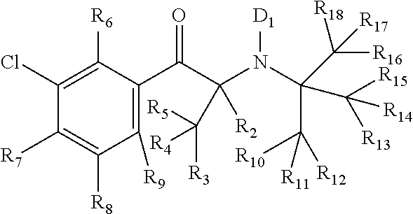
C1([R9])=C(C(C(N(C(C([R10])([R12])[R11])(C([R15])([R14])[R13])C([R16])([R17])[R18])[D1])([R2])C([R5])([R4])[R3])=O)C([R6])=C(Cl)C([R7])=C1[R8]
